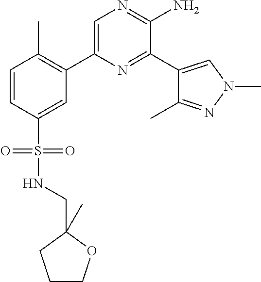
C1(C2=C(C)C=CC(S(=O)(=O)NCC3(C)CCCO3)=C2)=CN=C(N)C(C2=CN(C)N=C2C)=N1
